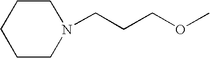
C1CN(CCCOC)CCC1
